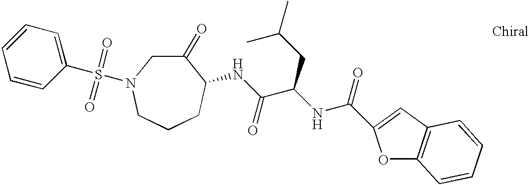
C1(=O)CN(S(C2=CC=CC=C2)(=O)=O)CCCC1NC(C(NC(=O)C1=CC2=C(O1)C=CC=C2)CC(C)C)=O
